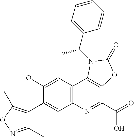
C1(OC)=CC2=C(C=C1C1=C(C)ON=C1C)N=C(C(=O)O)C1=C2N(C(C2=CC=CC=C2)C)C(=O)O1
